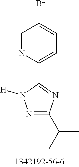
C1(C2=NC(C(C)C)=NN2[H])=CC=C(Br)C=N1
